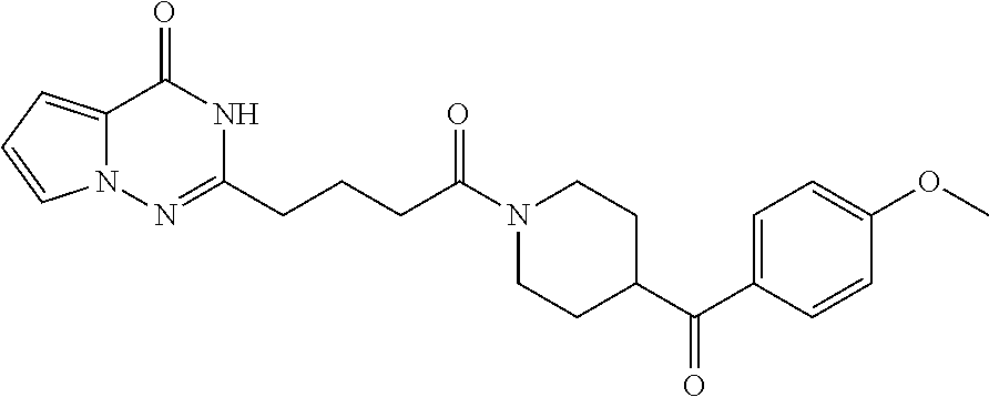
N12C(=CC=C1)C(=O)NC(CCCC(N1CCC(C(=O)C3=CC=C(OC)C=C3)CC1)=O)=N2
